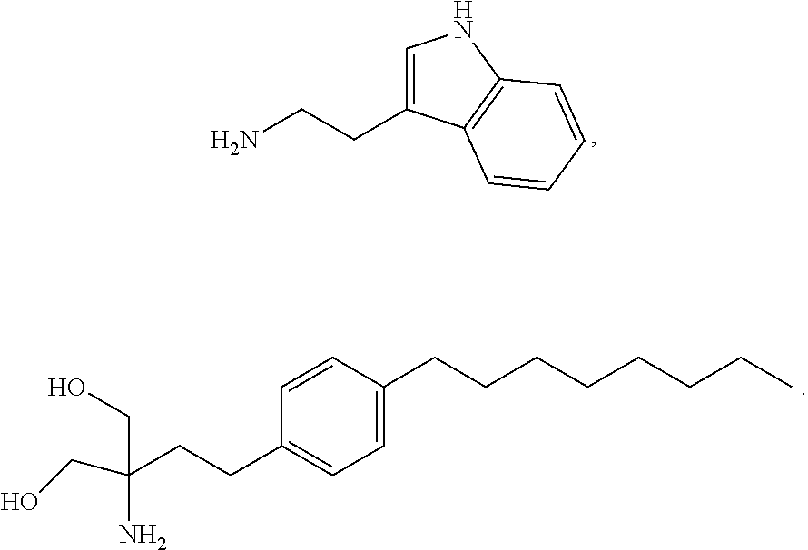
C1=C(CCN)C2=C(N1)C=CC=C2.C1=CC(CCCCCCCC)=CC=C1CCC(CO)(N)CO
